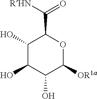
C1(O)C(O)C(O)C([OR1a])OC1C([RHN])=O
